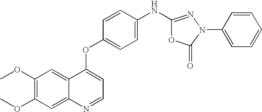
C1=CC(OC2=CC=NC3=CC(OC)=C(OC)C=C23)=CC=C1NC1=NN(C2=CC=CC=C2)C(=O)O1
